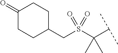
C(S(C(C(C)C)(C)C)(=O)=O)C1CCC(=O)CC1
